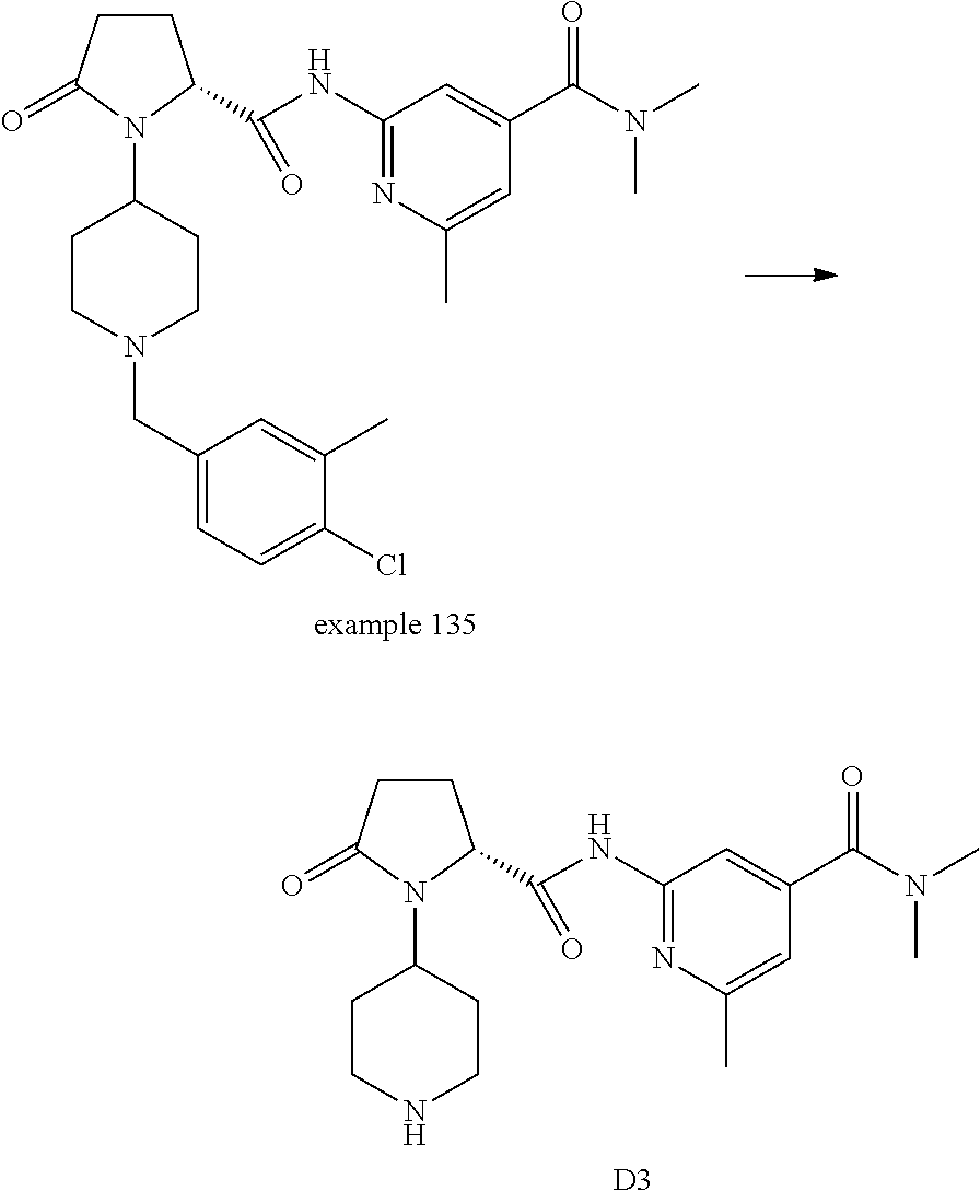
C1CC(=O)N(C2CCN(CC3=CC=C(Cl)C(C)=C3)CC2)C1C(NC1=NC(C)=CC(C(N(C)C)=O)=C1)=O.C1CC(=O)N(C2CCNCC2)C1C(NC1=NC(C)=CC(C(N(C)C)=O)=C1)=O.[D3]
